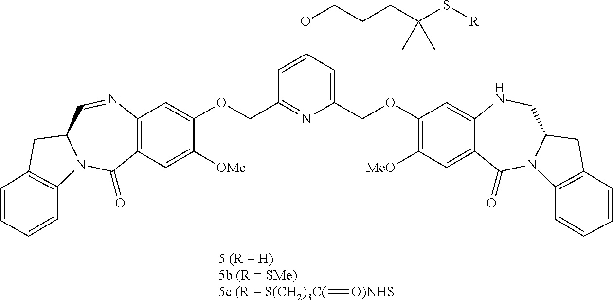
[5c (R = S(CH2)3C(]=[O)NHS].C12=C(C=C([OMe])C(OCC3=NC(COC4=C([MeO])C=C5C(=C4)NCC4N(C5=O)C5=C(C4)C=CC=C5)=CC(OCCCC(S[R])(C)C)=C3)=C1)C(=O)N1C(C=N2)CC2=C1C=CC=C2
